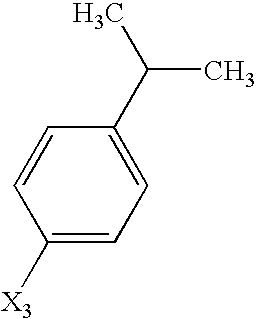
C1([X3])=CC=C(C(C)C)C=C1
